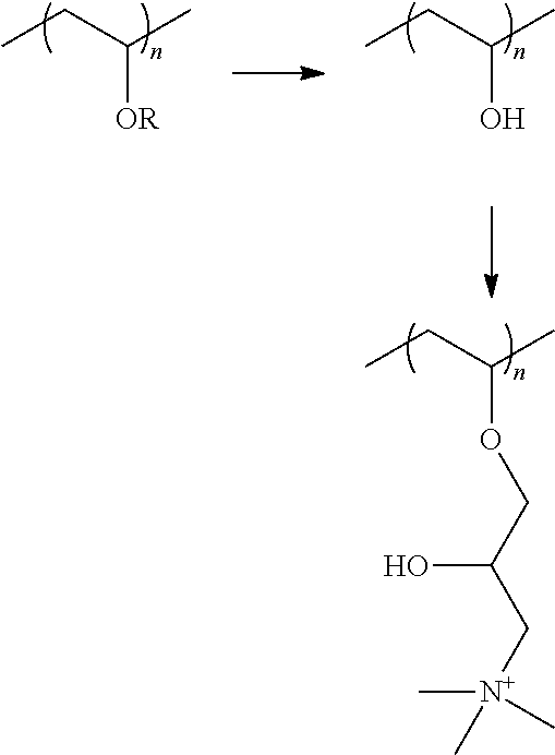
C([OR])(CC)C.C(O)(CC)C.C(OCC(C[N+](C)(C)C)O)(CC)C
